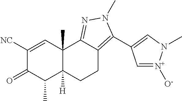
C1([NC])=CC2(C)C([H])(C(C)C1=O)CCC1=C(C3=CN(C)[N+]([O-])=C3)N(C)N=C21
